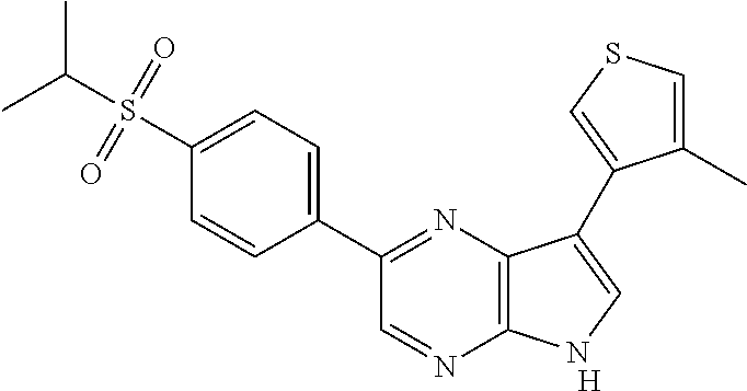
[H].C1(C2=NC3=C(N=C2)NC=C3C2=CSC=C2C)=CC=C(S(C(C)C)(=O)=O)C=C1
